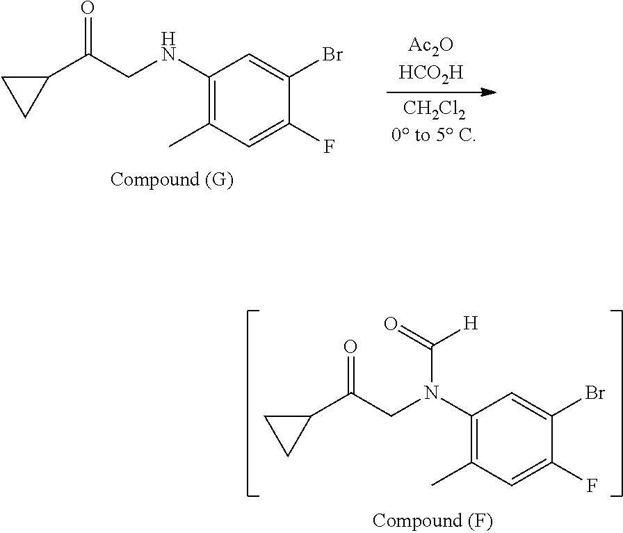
C1(NCC(C2CC2)=O)=C(C)C=C(F)C(Br)=C1.C1(N(CC(C2CC2)=O)C([H])=O)=C(C)C=C(F)C(Br)=C1
